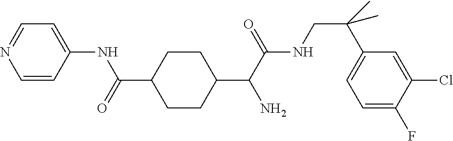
C1(C(C(NCC(C2=CC=C(F)C(Cl)=C2)(C)C)=O)N)CCC(C(=O)NC2=CC=NC=C2)CC1
